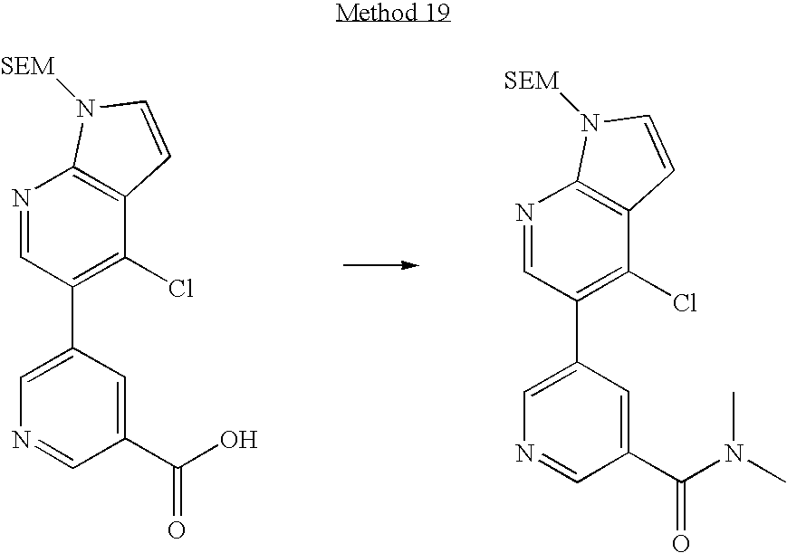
N1=CC(C2=CN=CC(C(N(C)C)=O)=C2)=C(Cl)C2=C1N([SEM])C=C2.N1=CC(C2=CN=CC(C(O)=O)=C2)=C(Cl)C2=C1N([SEM])C=C2
